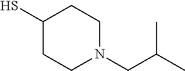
C1(S)CCN(CC(C)C)CC1
